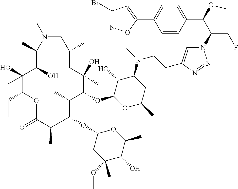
N1=NN(C(C(C2=CC=C(C3=CC(Br)=NO3)C=C2)OC)CF)C=C1CCN(C1C(O)C(OC2C(C)C(OC3CC(OC)(C)C(O)C(C)O3)C(C)C(=O)OC(CC)C(O)(C)C(O)C(C)N(C)CC(C)CC2(O)C)OC(C)C1)C
